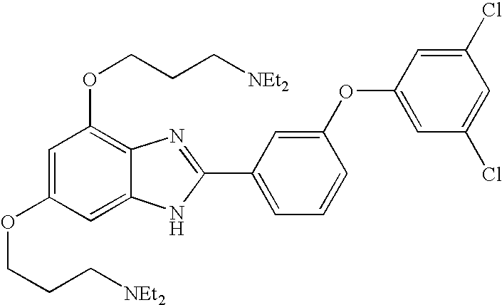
C1=C(OCCC[NEt2])C=C2C(=C1OCCC[NEt2])N=C(C1=CC=CC(OC3=CC(Cl)=CC(Cl)=C3)=C1)N2
